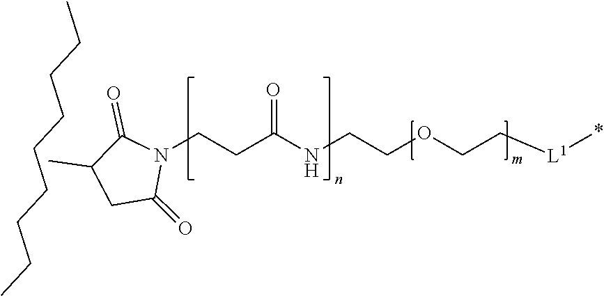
CC1CC(=O)N(CCC(NCCOCC[L1]C)=O)C1=O.CCCCCCCCC
